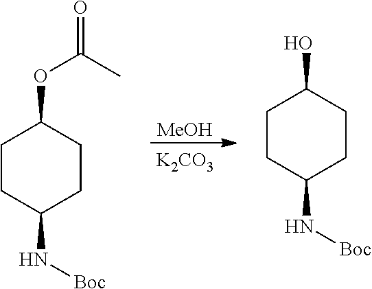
C1CC(N[Boc])CCC1O.C1CC(N[Boc])CCC1OC(=O)C.[MeOH].[K2CO3]
